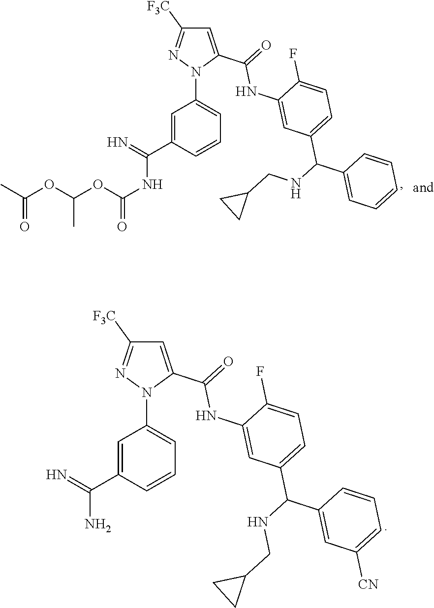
C1=C(C(=O)NC2=CC(C(C3=CC([CN])=CC=C3)NCC3CC3)=CC=C2F)N(C2=CC=CC(C(N)=N)=C2)N=C1[F3C].C1=C(C(=O)NC2=CC(C(C3=CC=CC=C3)NCC3CC3)=CC=C2F)N(C2=CC=CC(C(NC(OC(OC(C)=O)C)=O)=N)=C2)N=C1[F3C]
